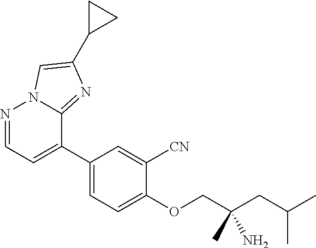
N1=CC=C(C2=CC=C(OCC(CC(C)C)(C)N)C([CN])=C2)C2=NC(C3CC3)=CN12
